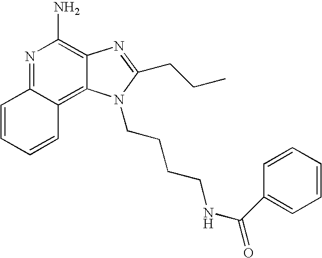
N1=C2C(=C3C(=C1N)N=C(CCC)N3CCCCNC(C1=CC=CC=C1)=O)C=CC=C2
